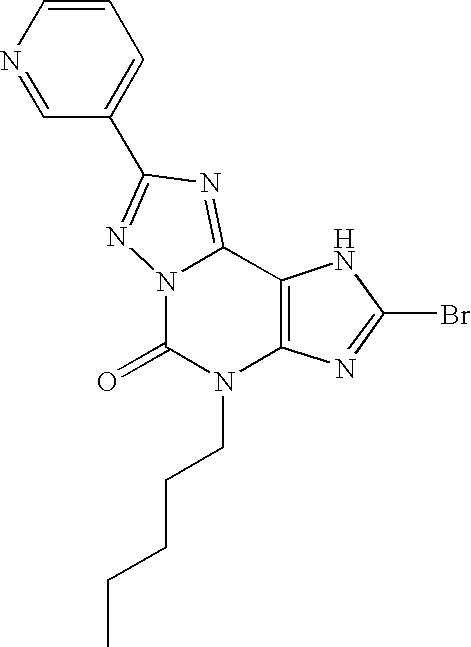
N12C(=O)N(CCCCC)C3=C(C1=NC(C1=CC=CN=C1)=N2)NC(Br)=N3
